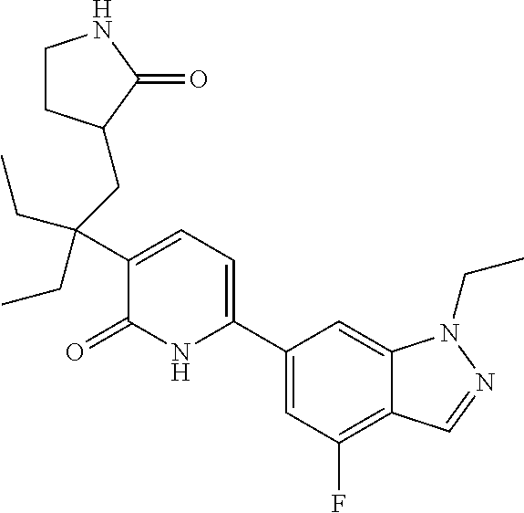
C1(C2=CC=C(C(CC)(CC3CCNC3=O)CC)C(=O)N2)=CC(F)=C2C(=C1)N(CC)N=C2
